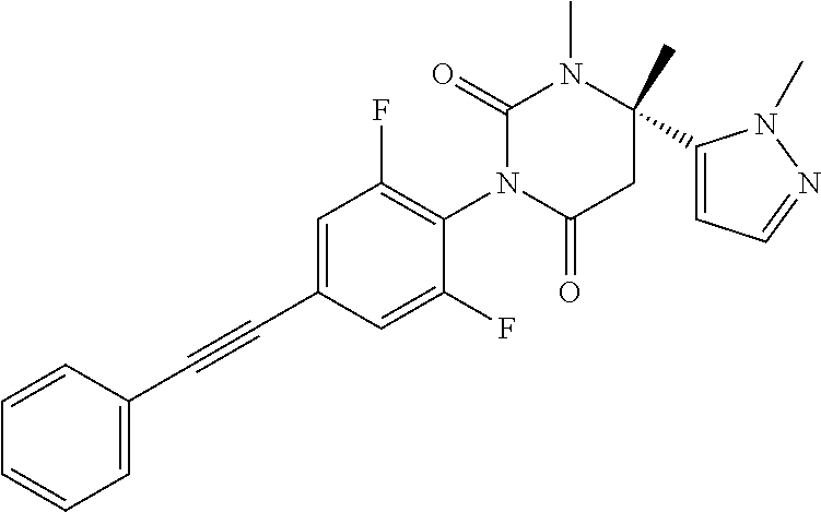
C1=CC=CC=C1C#CC1=CC(F)=C(N2C(=O)CC(C)(C3=CC=NN3C)N(C)C2=O)C(F)=C1
